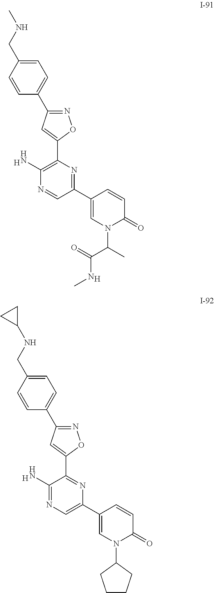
N1=C(C2=CC=C(CNC)C=C2)C=C(C2=C(N)N=CC(C3=CN(C(C)C(=O)NC)C(=O)C=C3)=N2)O1.[H].[H].[H].N1=C(C2=CC=C(CNC3CC3)C=C2)C=C(C2=NC(C3=CN(C4CCCC4)C(=O)C=C3)=CN=C2N)O1
